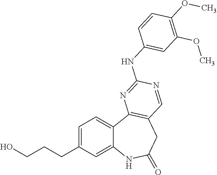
C1=C(CCCO)C=C2C(=C1)C1=C(CC(=O)N2)C=NC(NC2=CC(OC)=C(OC)C=C2)=N1
